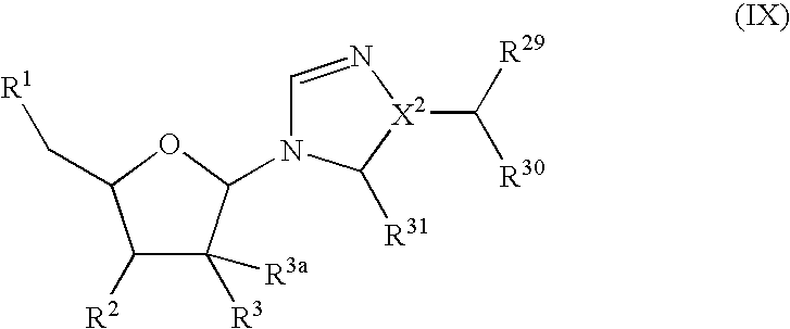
C1([R2])C([R3])([R3a])C(N2C=N[X2](C([R29])[R30])C2[R31])OC1C[R1]
